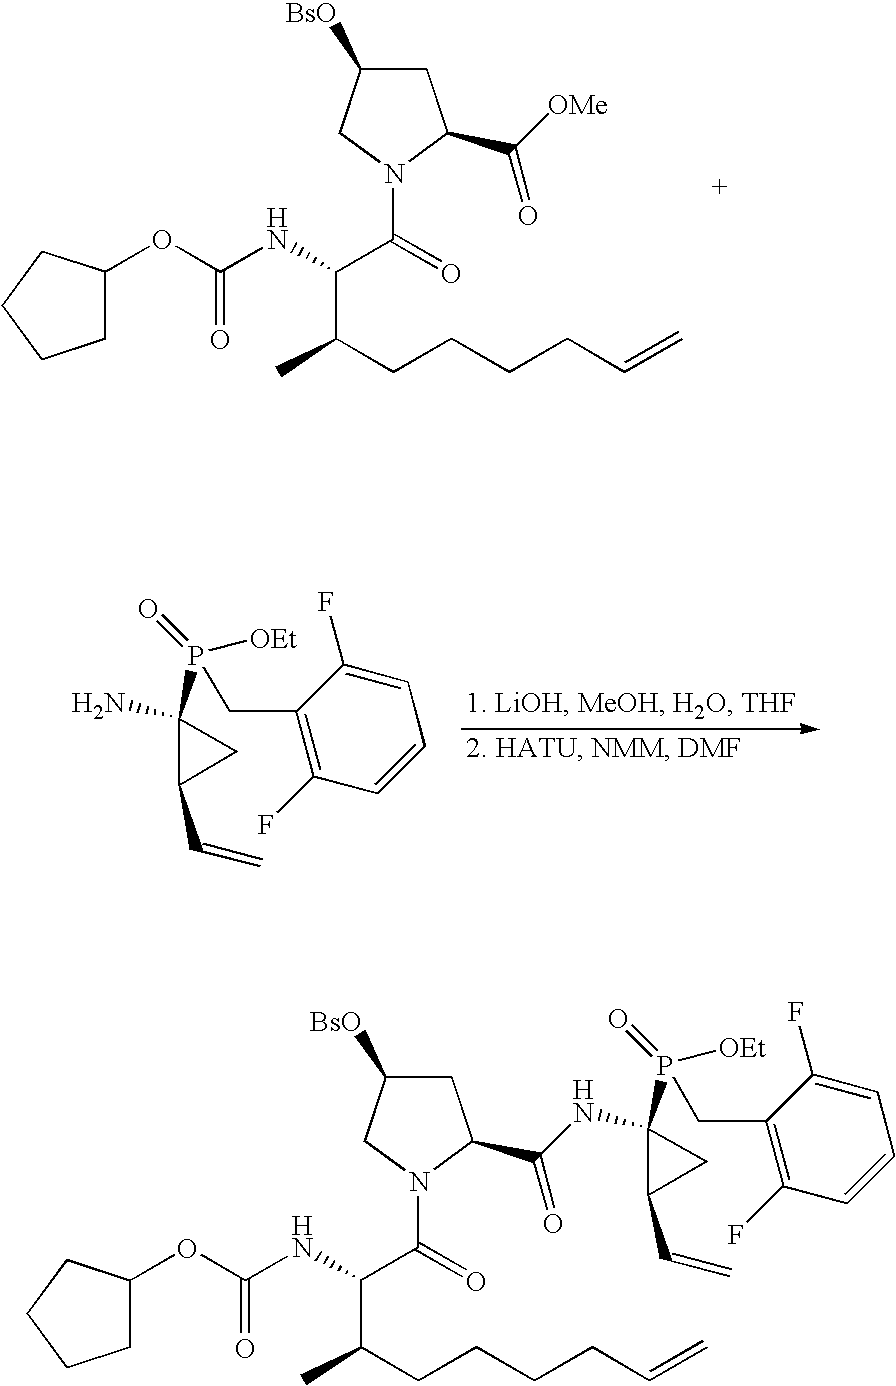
C1C(OC(=O)NC(C(CCCCC=C)C)C(=O)N2C(C([OMe])=O)CC([BsO])C2)CCC1.C1(N)(P(=O)([OEt])CC2=C(F)C=CC=C2F)C(C=C)C1.C1C(OC(=O)NC(C(CCCCC=C)C)C(=O)N2C(C(=O)NC3(P(=O)([OEt])CC4=C(F)C=CC=C4F)C(C=C)C3)CC([BsO])C2)CCC1
